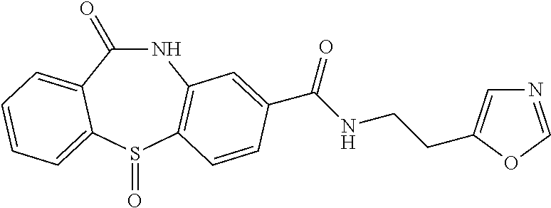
N1C(=O)C2=CC=CC=C2S(=O)C2=C1C=C(C(NCCC1=CN=CO1)=O)C=C2
